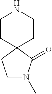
C12(CCNCC1)CCN(C)C2=O
